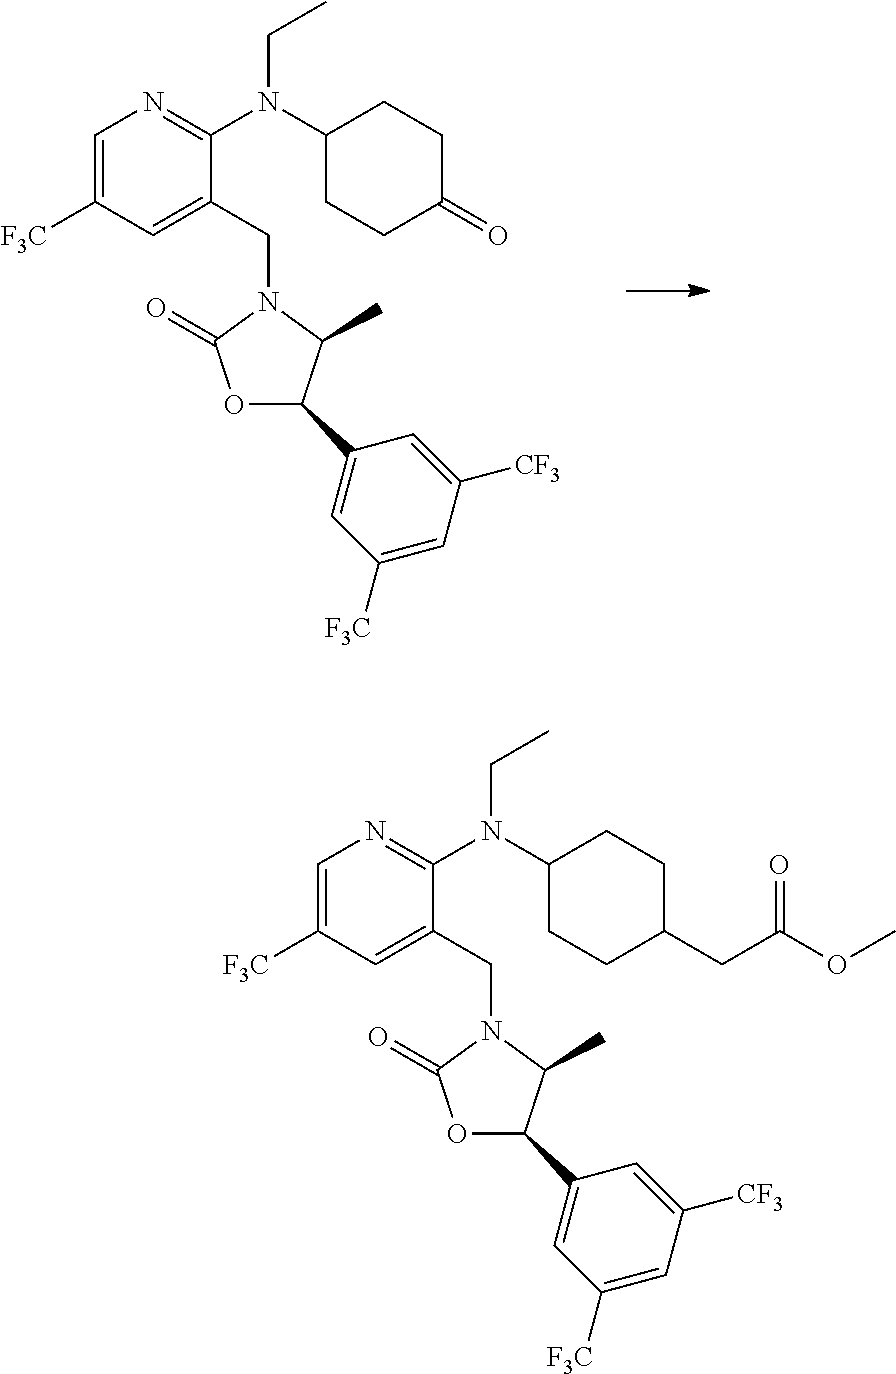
C1=C([F3C])C=C(CN2C(=O)OC(C3=CC([F3C])=CC([CF3])=C3)C2C)C(N(C2CCC(=O)CC2)CC)=N1.C1=C([F3C])C=C(CN2C(=O)OC(C3=CC([F3C])=CC([CF3])=C3)C2C)C(N(C2CCC(CC(OC)=O)CC2)CC)=N1
